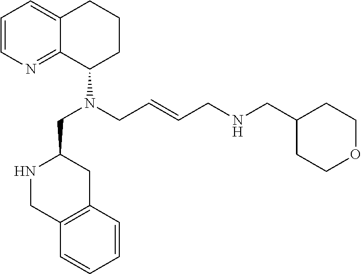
C1=CN=C2C(=C1)CCCC2N(CC1NCC2=C(C1)C=CC=C2)CC=CCNCC1CCOCC1
